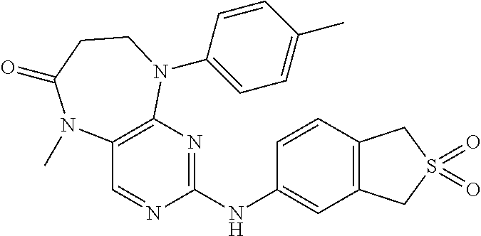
C1(NC2=NC3=C(C=N2)N(C)C(=O)CCN3C2=CC=C(C)C=C2)=CC2=C(C=C1)CS(=O)(=O)C2
